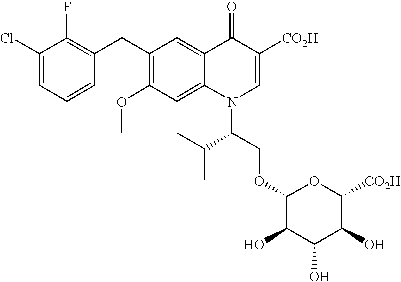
C1(Cl)=CC=CC(CC2=C(OC)C=C3C(=C2)C(=O)C([CO2H])=CN3C(C(C)C)COC2C(O)C(O)C(O)C([CO2H])O2)=C1F
